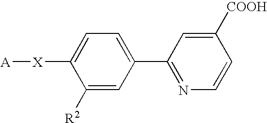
C1([R2])=CC(C2=NC=CC([COOH])=C2)=CC=C1[X][A]
